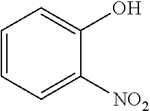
C1=CC=C([NO2])C(O)=C1
